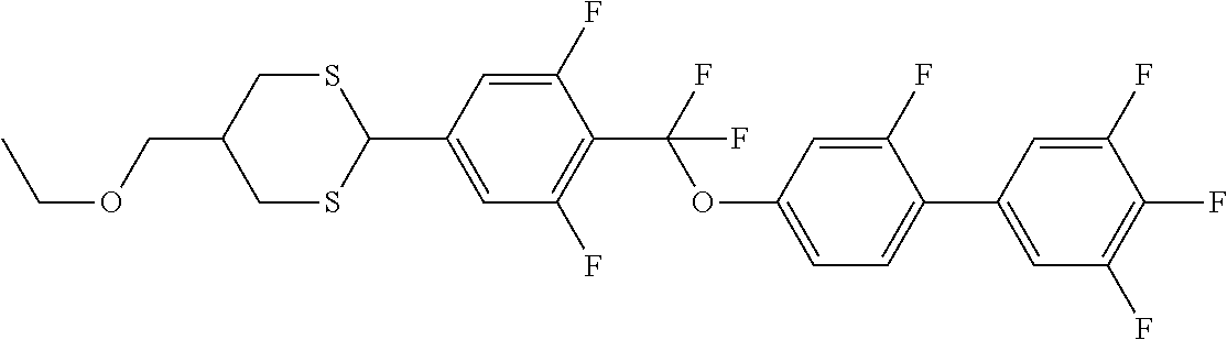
S1CC(COCC)CSC1C1=CC(F)=C(C(F)(OC2=CC=C(C3=CC(F)=C(F)C(F)=C3)C(F)=C2)F)C(F)=C1
